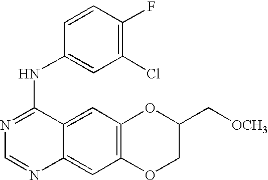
C1=NC2=CC3=C(C=C2C(NC2=CC(Cl)=C(F)C=C2)=N1)OC(C[OCH3])CO3
